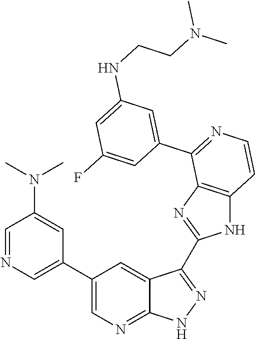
C1=NC=C(C2=CN=C3C(=C2)C(C2=NC4=C(N2)C=CN=C4C2=CC(NCCN(C)C)=CC(F)=C2)=NN3)C=C1N(C)C
